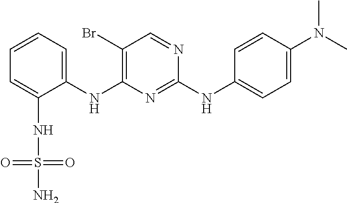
C1=CC=C(NC2=C(Br)C=NC(NC3=CC=C(N(C)C)C=C3)=N2)C(NS(N)(=O)=O)=C1
